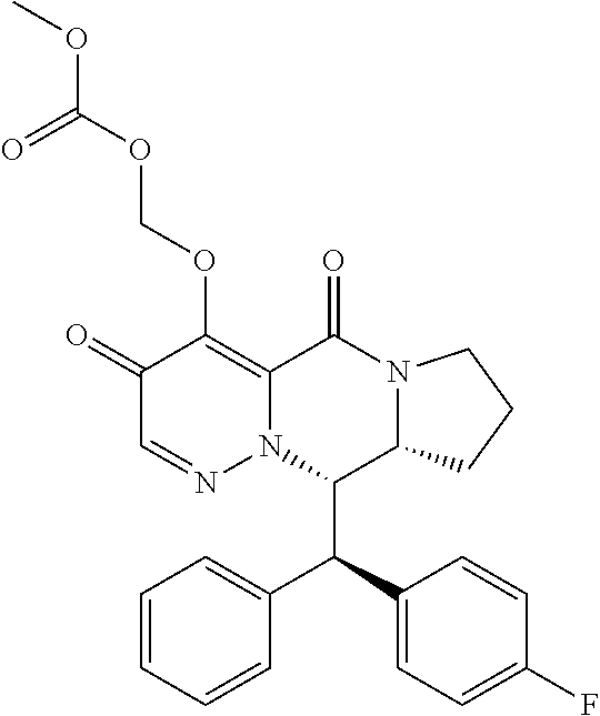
C1=CC=CC(C(C2=CC=C(F)C=C2)C2C3N(C(=O)C4=C(OCOC(OC)=O)C(=O)C=NN24)CCC3)=C1
